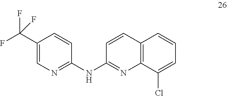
C1(C(F)(F)F)=CN=C(NC2=NC3=C(C=CC=C3Cl)C=C2)C=C1
